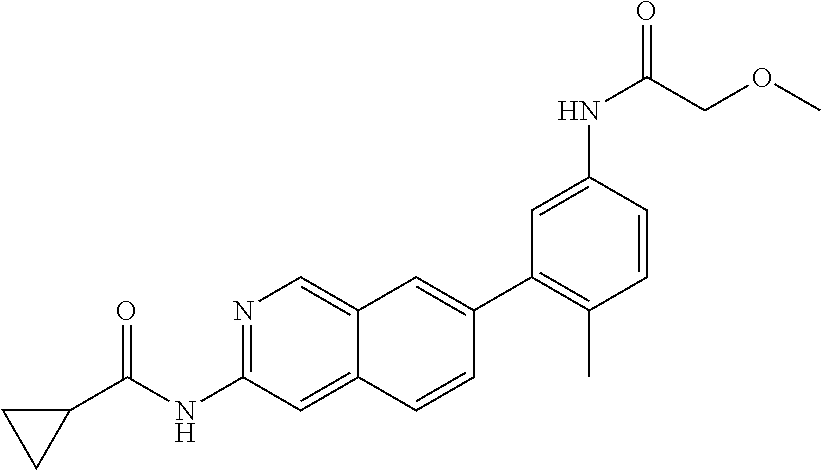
C1(C2=CC3=CN=C(NC(=O)C4CC4)C=C3C=C2)=C(C)C=CC(NC(COC)=O)=C1
